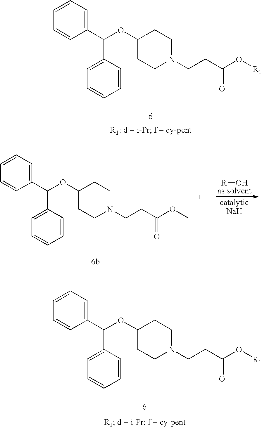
C1(C(OC2CCN(CCC(O[R1])=O)CC2)C2=CC=CC=C2)=CC=CC=C1.[R]O.C1(C(OC2CCN(CCC(OC)=O)CC2)C2=CC=CC=C2)=CC=CC=C1.C1(C(OC2CCN(CCC(O[R1])=O)CC2)C2=CC=CC=C2)=CC=CC=C1
